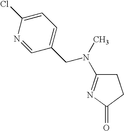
C1C(N(C)CC2=CC=C(Cl)N=C2)=NC(=O)C1
